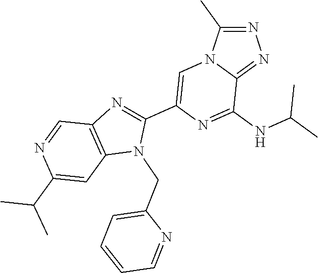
N1=CC2=C(C=C1C(C)C)N(CC1=CC=CC=N1)C(C1=CN3C(=NN=C3C)C(NC(C)C)=N1)=N2
